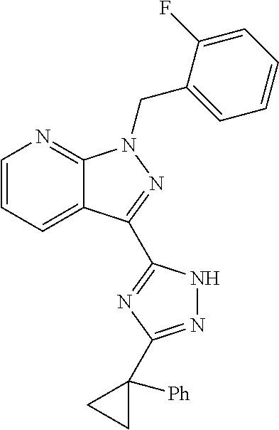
C12=CC=CN=C1N(CC1=CC=CC=C1F)N=C2C1=NC(C2([Ph])CC2)=NN1
